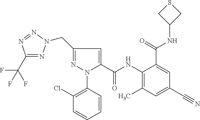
C1(C(F)(F)F)=NN(CC2=NN(C3=C(Cl)C=CC=C3)C(C(NC3=C(C)C=C(C#N)C=C3C(=O)NC3CSC3)=O)=C2)N=N1
